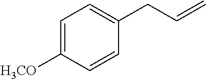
C1=C([H3CO])C=CC(CC=C)=C1
